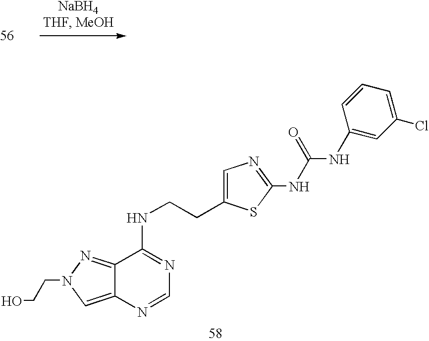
C12=NN(CCO)C=C1N=CN=C2NCCC1=CN=C(NC(NC2=CC(Cl)=CC=C2)=O)S1
